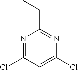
C1(Cl)=NC(CC)=NC(Cl)=C1
